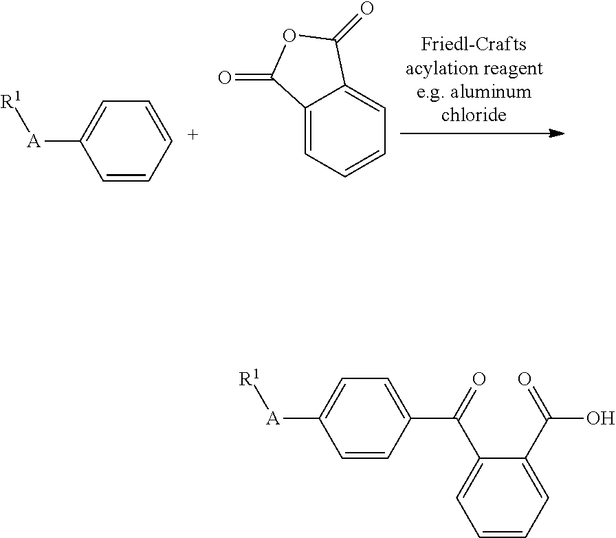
[C+]1=CC=C([A][R1])C=C1.C12=CC=CC=C1C(=O)OC2=O.C1(C(C2=CC=CC=C2C(=O)O)=O)=CC=C([A][R1])C=C1
